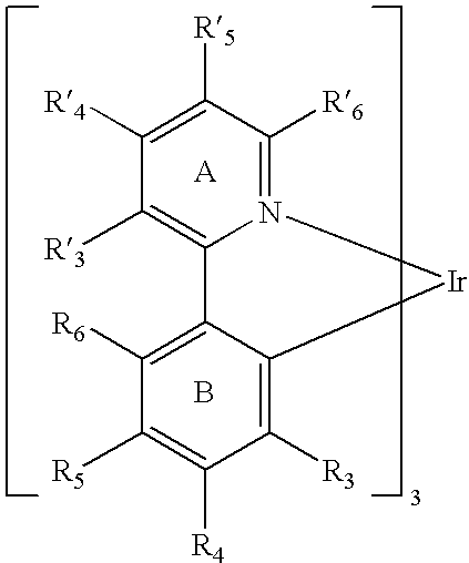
N12=C([R6])C([R5])=C([R4])C([R3])=C1C1=C([R6])C([R5])=C([R4])C([R3])=C1[Ir]2.B
